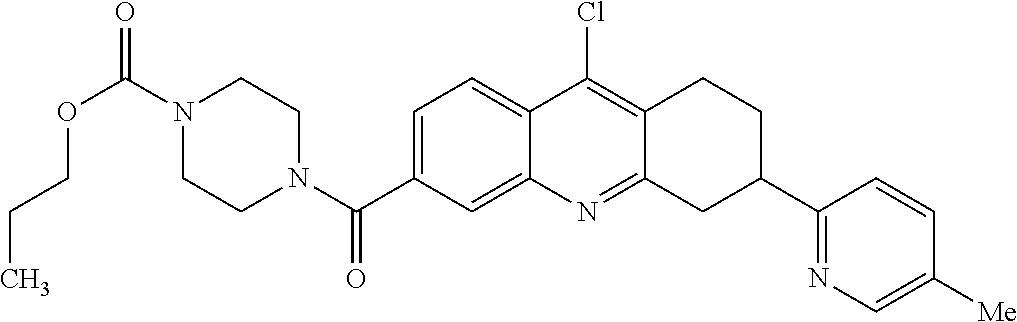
N1(C(OCCC)=O)CCN(C(=O)C2=CC=C3C(=C2)N=C2C(=C3Cl)CCC(C3=NC=C([Me])C=C3)C2)CC1
